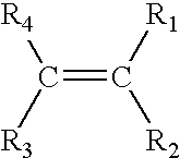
C(=C([R1])[R2])([R3])[R4]
